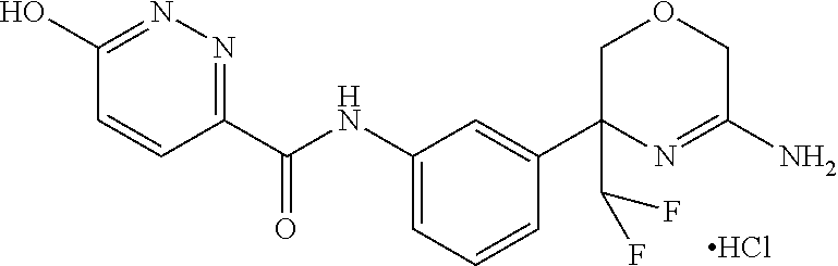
Cl.C1(C(NC2=CC=CC(C3(C(F)F)COCC(N)=N3)=C2)=O)=NN=C(O)C=C1
